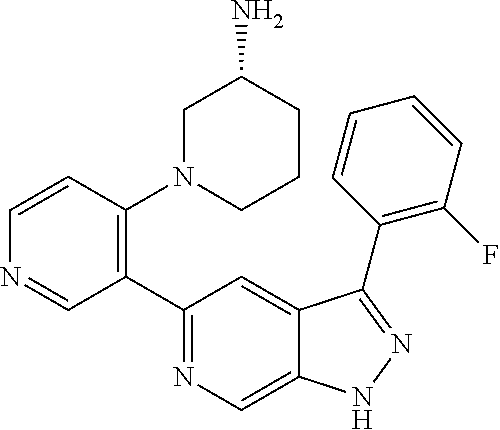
C1(C2=C(N3CCCC(N)C3)C=CN=C2)=NC=C2C(=C1)C(C1=C(F)C=CC=C1)=NN2
